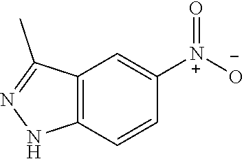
C12=C(C=CC([N+]([O-])=O)=C1)NN=C2C
